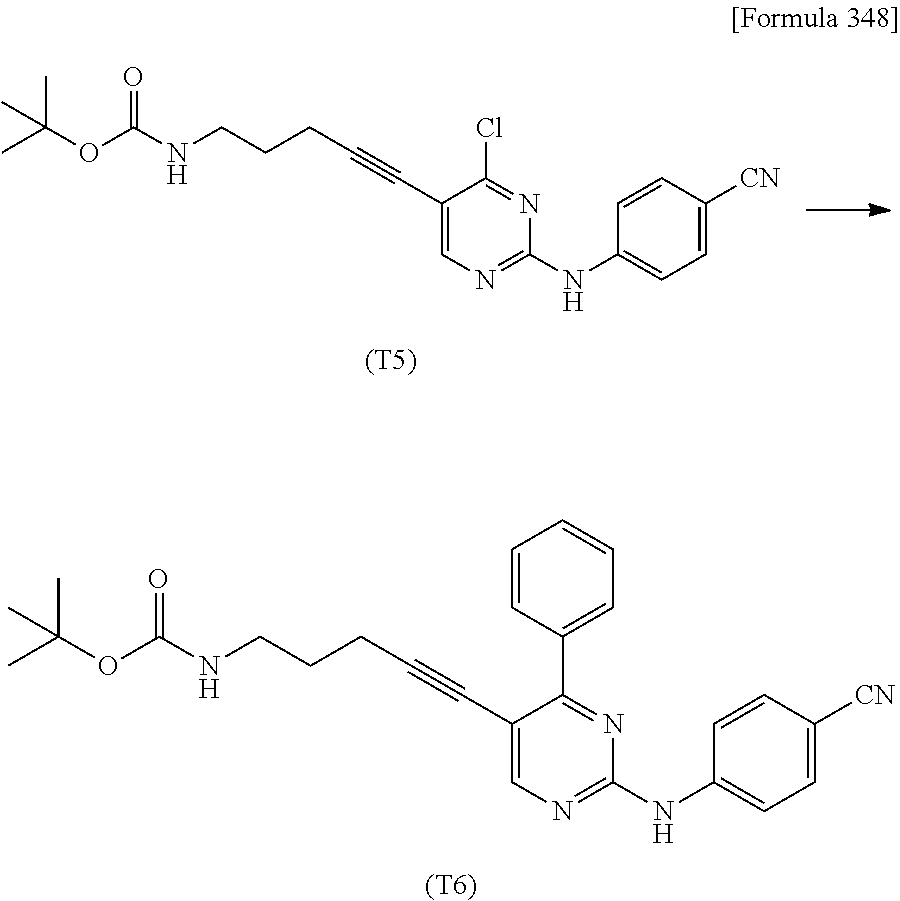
C1(C#CCCCNC(OC(C)(C)C)=O)=CN=C(NC2=CC=C([CN])C=C2)N=C1Cl.[(T5)].C1(C#CCCCNC(OC(C)(C)C)=O)=CN=C(NC2=CC=C([CN])C=C2)N=C1C1=CC=CC=C1.[(T6)]
